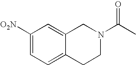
C1([O2N])=CC=C2C(=C1)CN(C(C)=O)CC2
